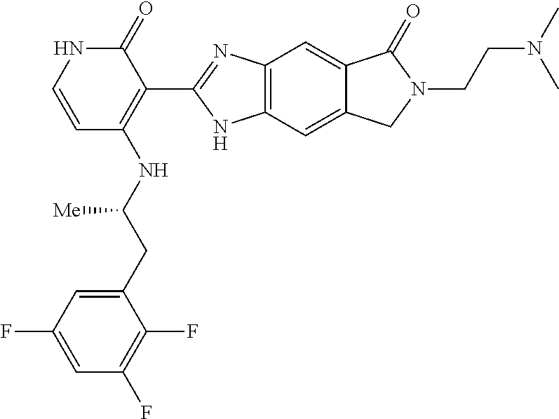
C1(CC(NC2=C(C3=NC4=C(C=C5C(=C4)C(=O)N(CCN(C)C)C5)N3)C(=O)NC=C2)[Me])=CC(F)=CC(F)=C1F
